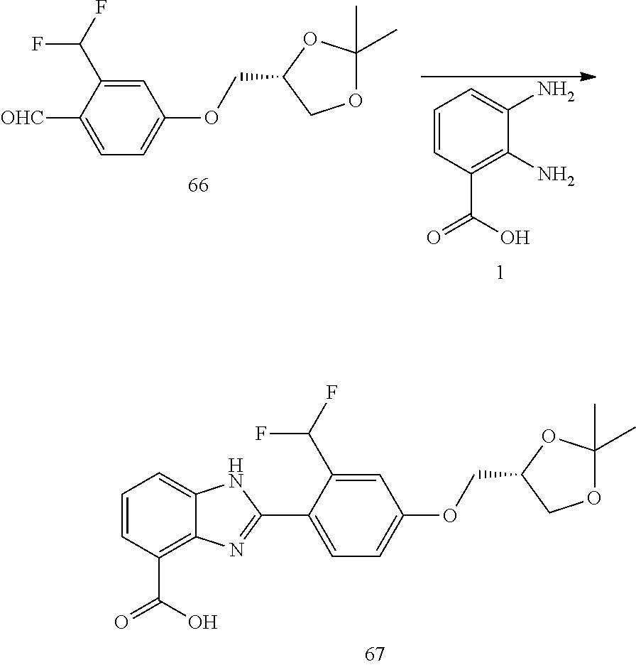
C1=CC(C(=O)O)=C2C(=C1)NC(C1=CC=C(OCC3COC(C)(C)O3)C=C1C(F)F)=N2.C1=CC(C(=O)O)=C(N)C(N)=C1.C1(C(F)F)=CC(OCC2COC(C)(C)O2)=CC=C1[OHC]
